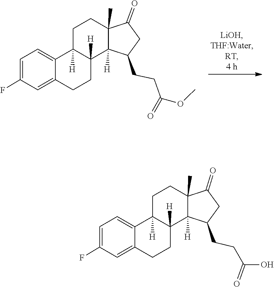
O(C)C(=O)CCC1CC(=O)C2(C)CCC3([H])C4=CC=C(F)C=C4CCC3([H])C21[H].C12=CC(F)=CC=C1C1([H])CCC3(C)C(=O)CC(CCC(=O)O)C3([H])C1([H])CC2
